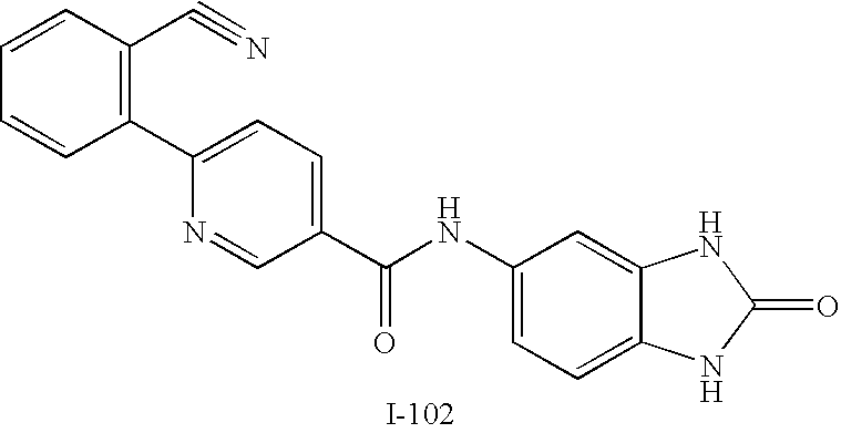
C1=CC(C#N)=C(C2=CC=C(C(NC3=CC=C4C(=C3)NC(=O)N4)=O)C=N2)C=C1
